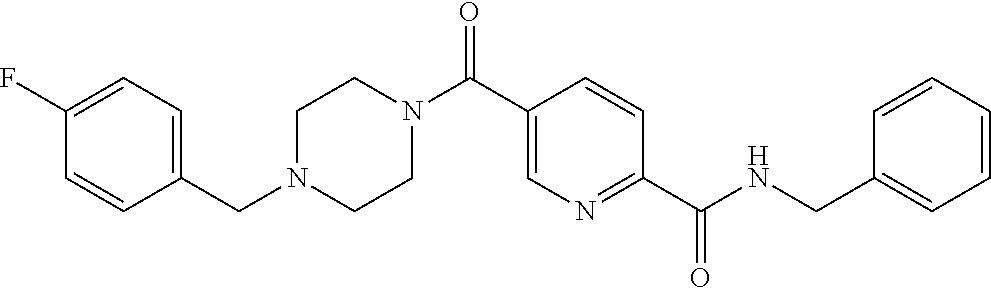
N(C(C1=NC=C(C(N2CCN(CC3=CC=C(F)C=C3)CC2)=O)C=C1)=O)CC1=CC=CC=C1
